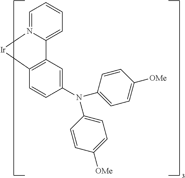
C12=CC=CC=N1[Ir]C1=C2C=C(N(C2=CC=C([OMe])C=C2)C2=CC=C([OMe])C=C2)C=C1
